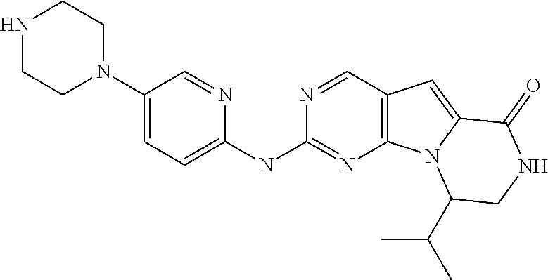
N1CCN(C2=CC=C(NC3=NC4=C(C=N3)C=C3N4C(C(C)C)CNC3=O)N=C2)CC1
